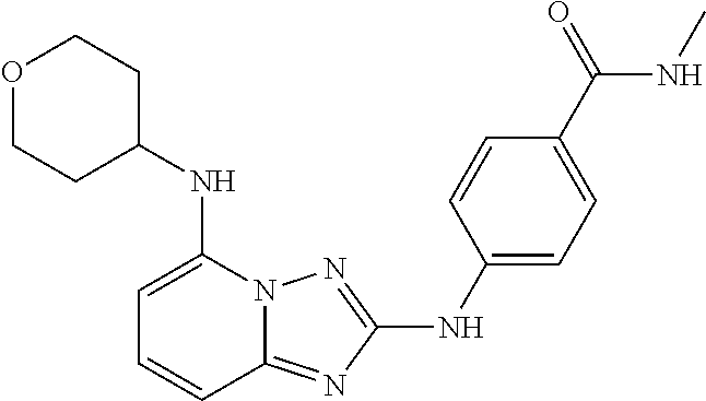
C12=NC(NC3=CC=C(C(=O)NC)C=C3)=NN1C(NC1CCOCC1)=CC=C2
